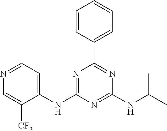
C1=CC(C2=NC(NC(C)C)=NC(NC3=CC=NC=C3[CF3])=N2)=CC=C1
